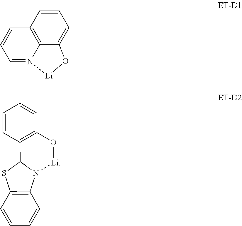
C12=C3N(=CC=C1)[Li]OC3=CC=C2.C1=CC2=C(C=C1)O[Li]N1C2SC2=C1C=CC=C2
